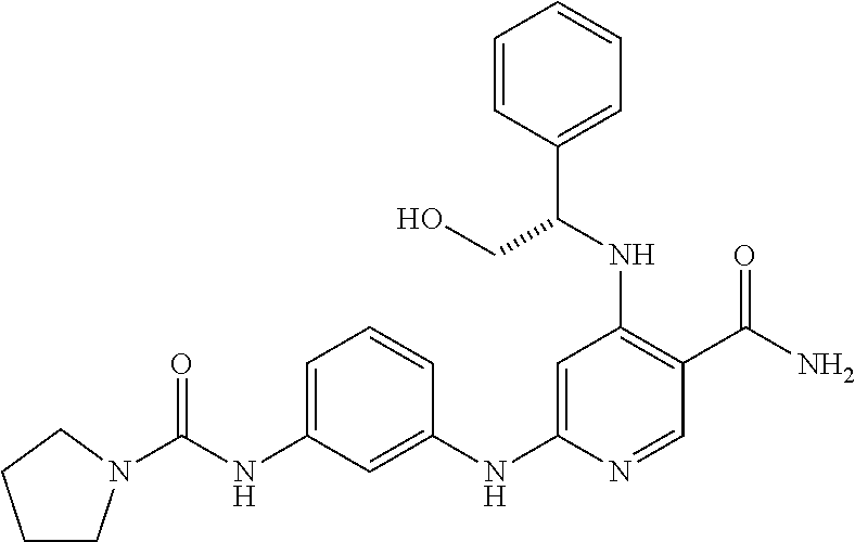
C1=C(NC(=O)N2CCCC2)C=C(NC2=CC(NC(C3=CC=CC=C3)CO)=C(C(N)=O)C=N2)C=C1
